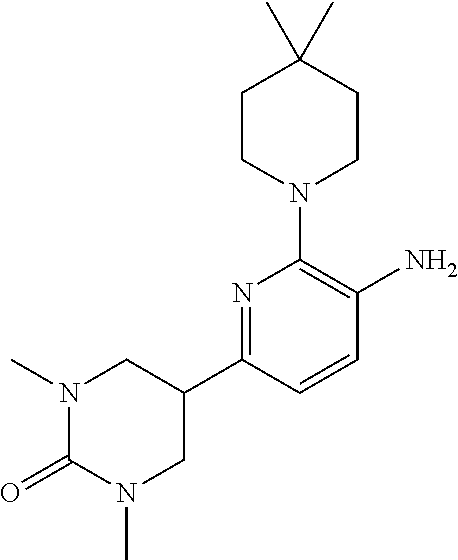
N1=C(C2CN(C)C(=O)N(C)C2)C=CC(N)=C1N1CCC(C)(C)CC1
